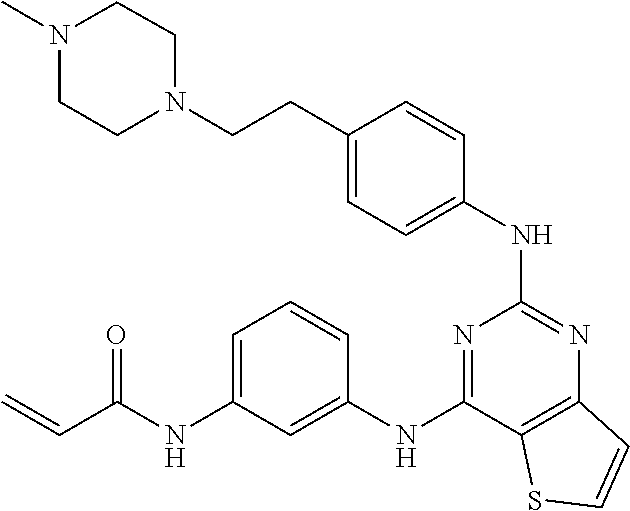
C1=C(CCN2CCN(C)CC2)C=CC(NC2=NC3=C(C(NC4=CC(NC(C=C)=O)=CC=C4)=N2)SC=C3)=C1
